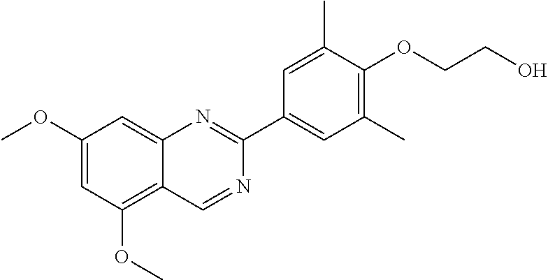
C1(OC)=CC(OC)=C2C(=C1)N=C(C1=CC(C)=C(OCCO)C(C)=C1)N=C2
